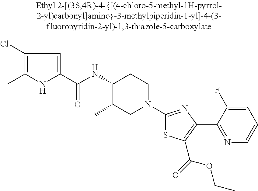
C1(Cl)=C(C)NC(C(=O)NC2C(C)CN(C3=NC(C4=NC=CC=C4F)=C(C(=O)OCC)S3)CC2)=C1
